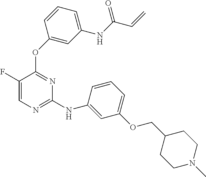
O(C1=NC(NC2=CC(OCC3CCN(C)CC3)=CC=C2)=NC=C1F)C1=CC(NC(C=C)=O)=CC=C1
